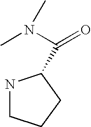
N1CCCC1C(=O)N(C)C
